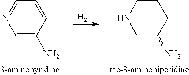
C1CNCC(N)C1.[H2].C1=CC(N)=CN=C1
